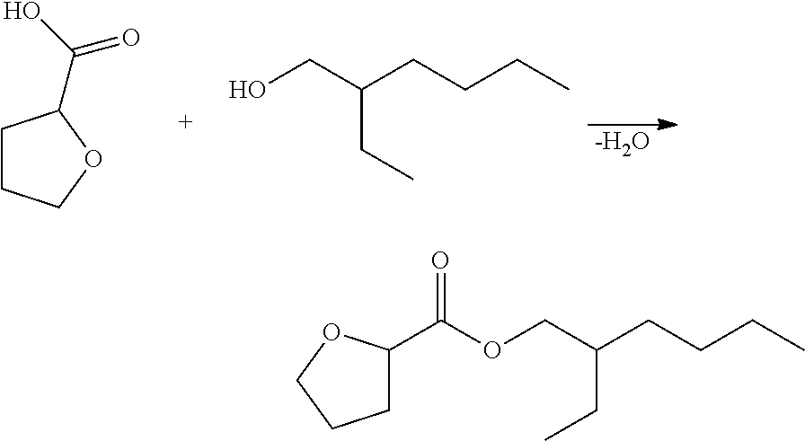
OCC(CCCC)CC.[-H2O].C1CCOC1C(O)=O.C1(C(OCC(CCCC)CC)=O)CCCO1
